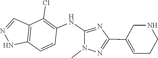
C1(NC2=C(Cl)C3=C(C=C2)NN=C3)=NC(C2=CCCNC2)=NN1C
